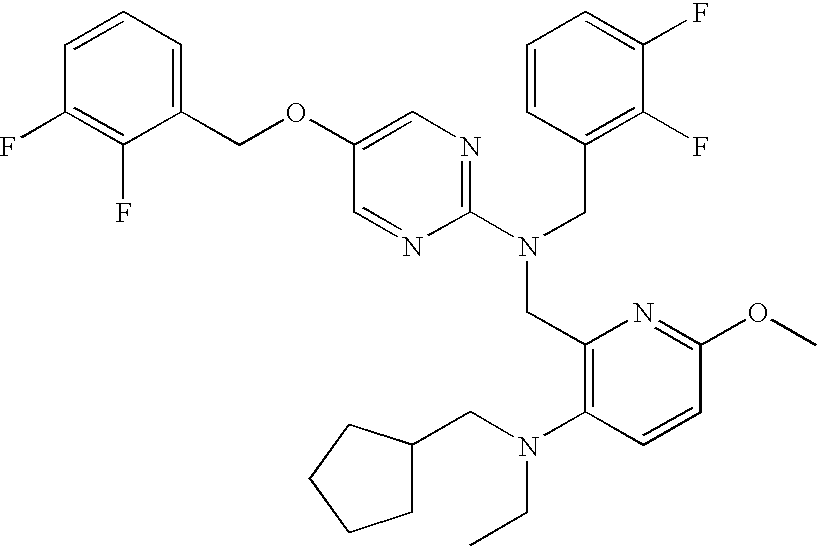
C1(OCC2=CC=CC(F)=C2F)=CN=C(N(CC2=C(F)C(F)=CC=C2)CC2=C(N(CC3CCCC3)CC)C=CC(OC)=N2)N=C1
